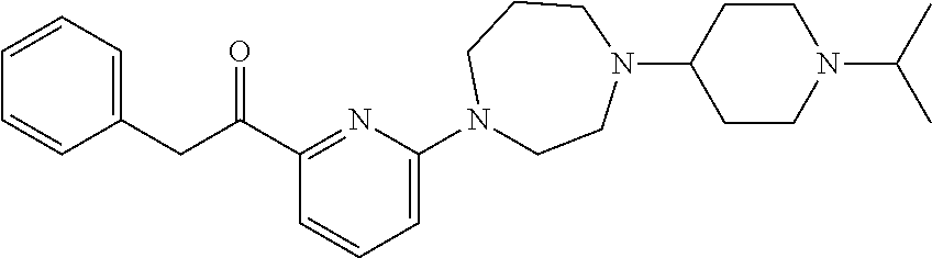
C1=CC=CC=C1CC(C1=NC(N2CCN(C3CCN(C(C)C)CC3)CCC2)=CC=C1)=O
